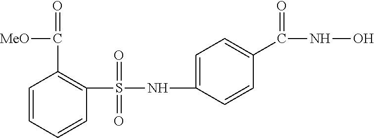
C1=CC=CC(S(=O)(=O)NC2=CC=C(C(NO)=O)C=C2)=C1C([MeO])=O
